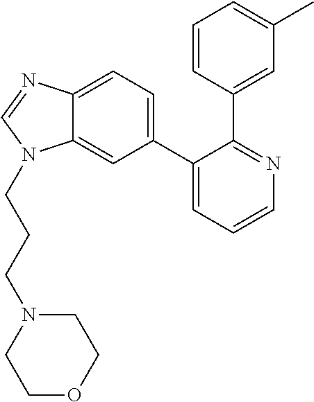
C1(C2=CC=C3C(=C2)N(CCCN2CCOCC2)C=N3)=CC=CN=C1C1=CC(C)=CC=C1
